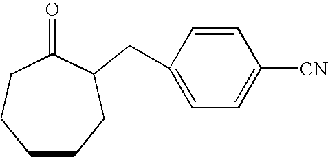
C1CCC(CC2=CC=C([CN])C=C2)C(=O)CC1
